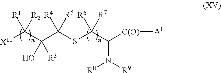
[X11]C(C(C(SC(C([C(O)][A1])N([R9])[R8])([R7])[R6])([R5])[R4])(O)[R3])([R1])[R2]
